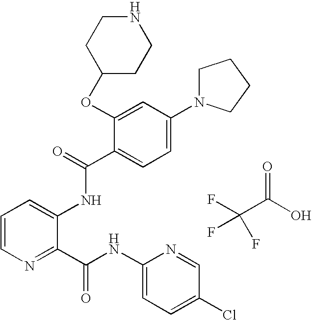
C1CC(OC2=CC(N3CCCC3)=CC=C2C(NC2=CC=CN=C2C(NC2=CC=C(Cl)C=N2)=O)=O)CCN1.FC(C(O)=O)(F)F
